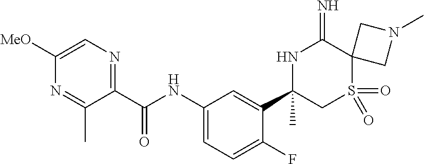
C1(C(NC2=CC=C(F)C(C3(C)CS(=O)(=O)C4(C(=N)N3)CN(C)C4)=C2)=O)=NC=C([MeO])N=C1C
